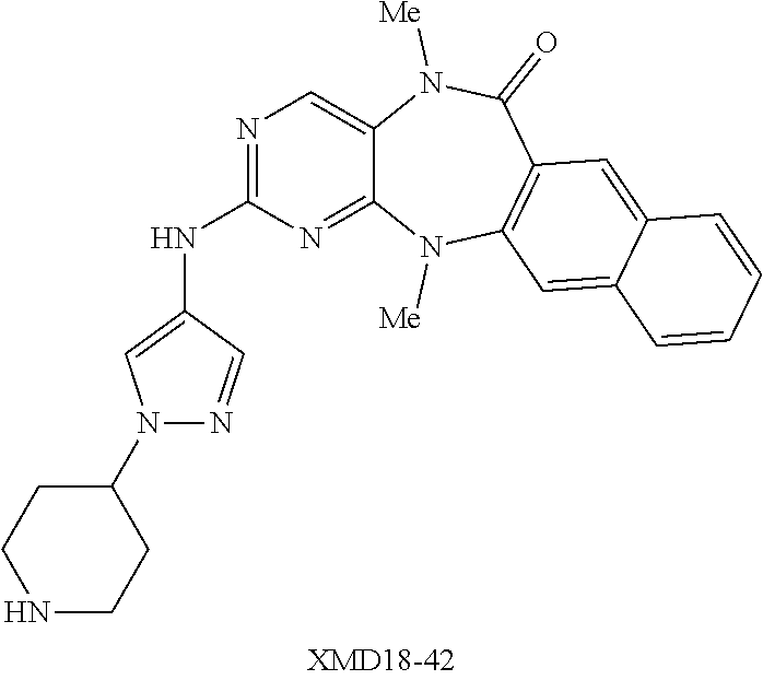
N1=C(NC2=CN(C3CCNCC3)N=C2)N=C2C(=C1)N([Me])C(=O)C1=C(N2[Me])C=C2C(=C1)C=CC=C2
